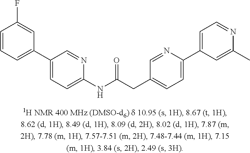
C1=CC=C(C2=CC=C(NC(CC3=CC=C(C4=CC=NC(C)=C4)N=C3)=O)N=C2)C=C1F
